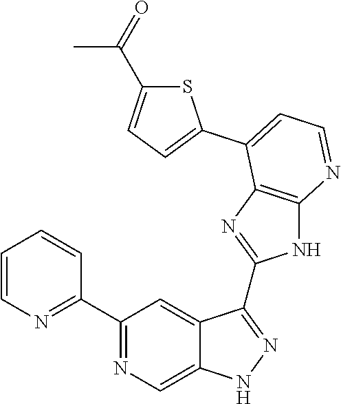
C1(C2=NC=C3C(=C2)C(C2=NC4=C(N2)N=CC=C4C2=CC=C(C(=O)C)S2)=NN3)=NC=CC=C1
